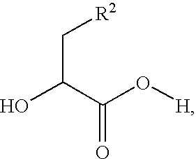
OC(C(O[H])=O)C[R2]
